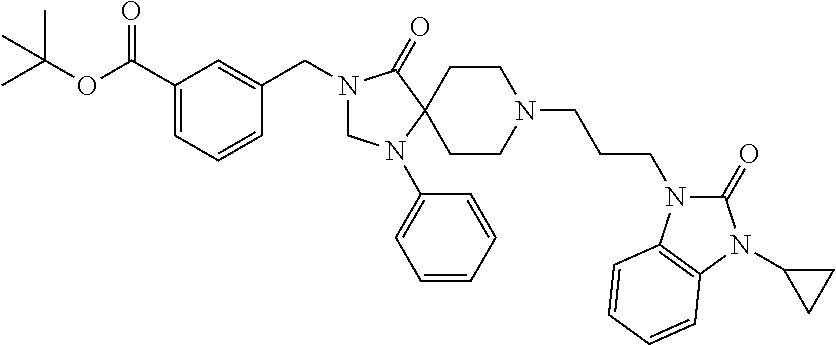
C1(C(OC(C)(C)C)=O)=CC=CC(CN2CN(C3=CC=CC=C3)C3(C2=O)CCN(CCCN2C(=O)N(C4CC4)C4=C2C=CC=C4)CC3)=C1
